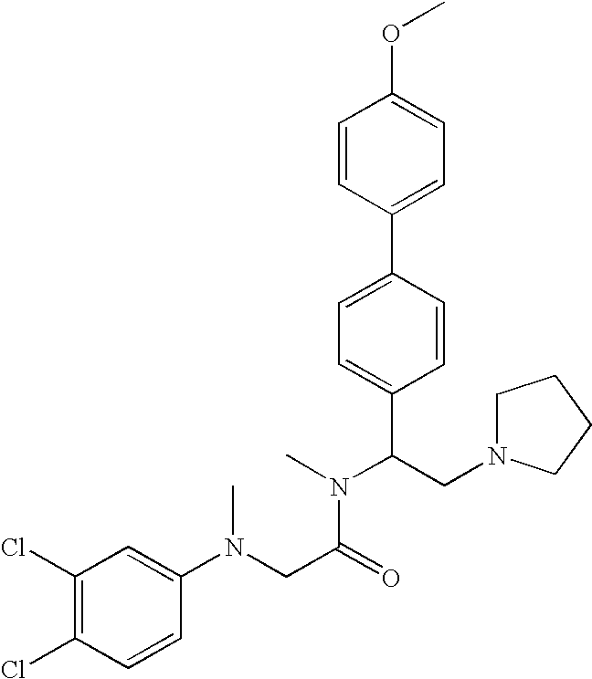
C1=CC(C2=CC=C(C(CN3CCCC3)N(C)C(CN(C3=CC(Cl)=C(Cl)C=C3)C)=O)C=C2)=CC=C1OC
